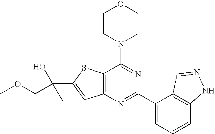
C1CN(C2=NC(C3=CC=CC4=C3C=NN4)=NC3=C2SC(C(C)(O)COC)=C3)CCO1
